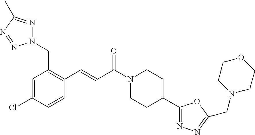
N1(CC2=C(C=CC(N3CCC(C4=NN=C(CN5CCOCC5)O4)CC3)=O)C=CC(Cl)=C2)N=C(C)N=N1
